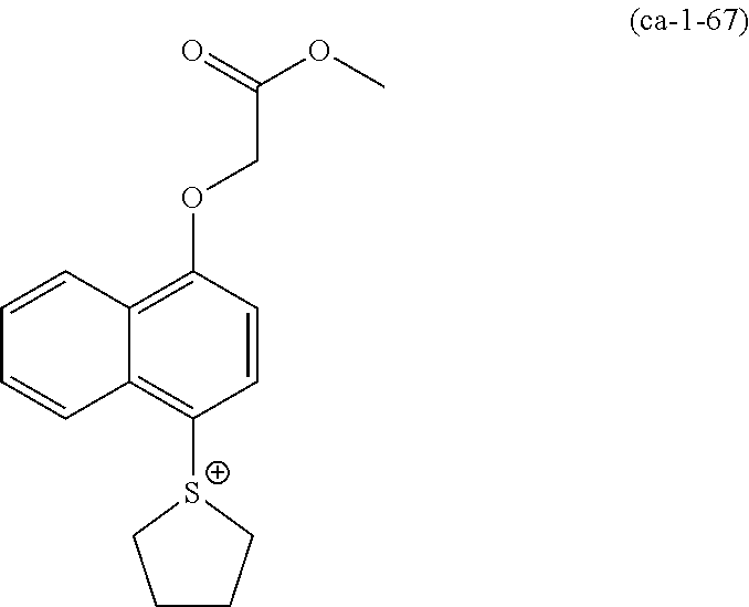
[S+]1(C2=C3C(=C(OCC(=O)OC)C=C2)C=CC=C3)CCCC1
